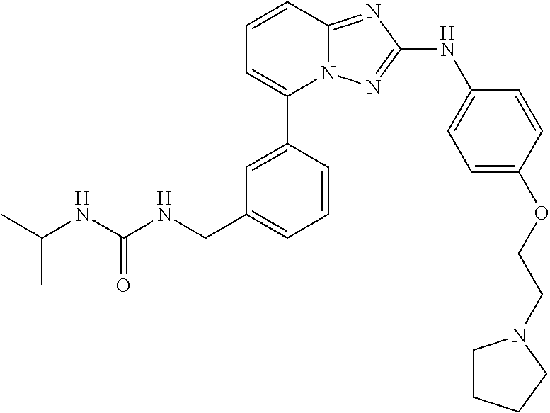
C1=CC2=NC(NC3=CC=C(OCCN4CCCC4)C=C3)=NN2C(C2=CC(CNC(NC(C)C)=O)=CC=C2)=C1
